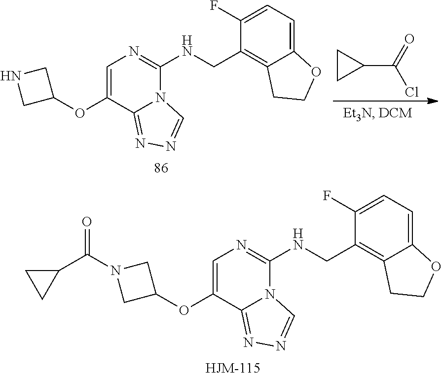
C1=C(OC2CN(C(C3CC3)=O)C2)C2=NN=CN2C(NCC2=C3C(=CC=C2F)OCC3)=N1.C1=C(OC2CNC2)C2=NN=CN2C(NCC2=C3C(=CC=C2F)OCC3)=N1.C1CC1C(=O)Cl
